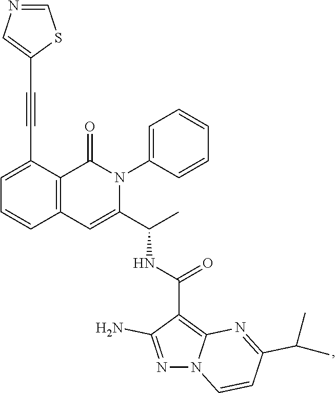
C1=C(C#CC2=CN=CS2)C2=C(C=C1)C=C(C(C)NC(=O)C1=C3N(N=C1N)C=CC(C(C)C)=N3)N(C1=CC=CC=C1)C2=O
